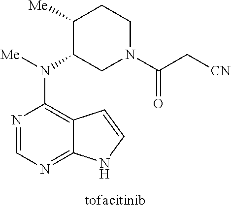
N1=CN=C2C(=C1N([Me])C1C([Me])CCN(C(C[CN])=O)C1)C=CN2
